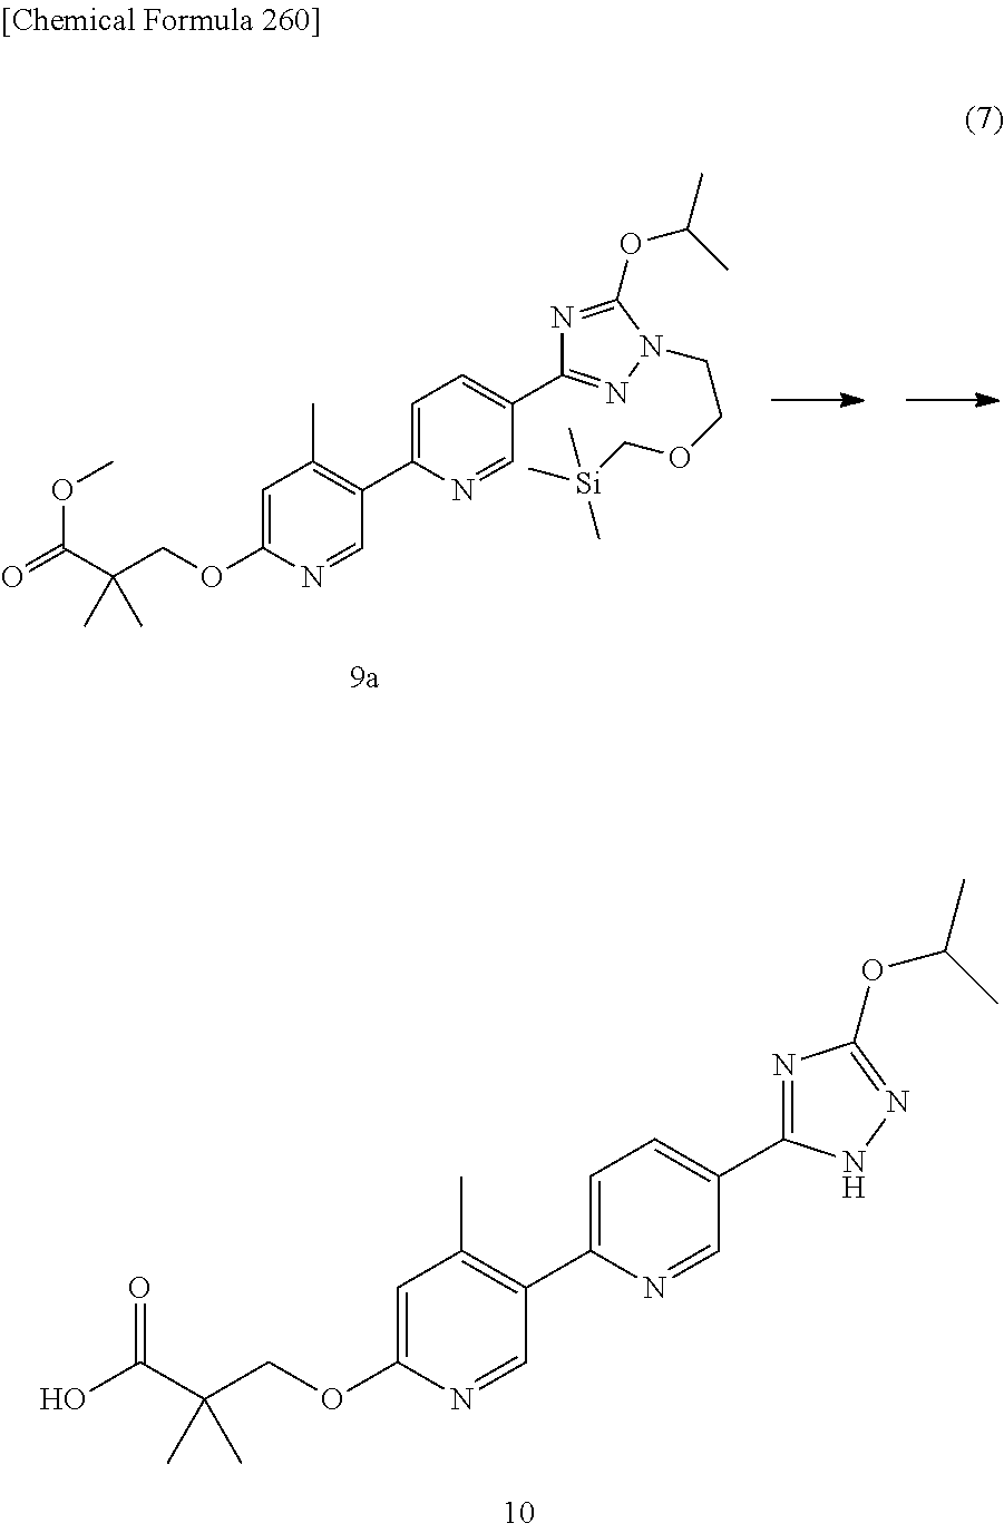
C1=C(C2=C(C)C=C(OCC(C(O)=O)(C)C)N=C2)N=CC(C2=NC(OC(C)C)=NN2)=C1.C1=C(C2=C(C)C=C(OCC(C(=O)OC)(C)C)N=C2)N=CC(C2=NN(CCOC[Si](C)(C)C)C(OC(C)C)=N2)=C1
